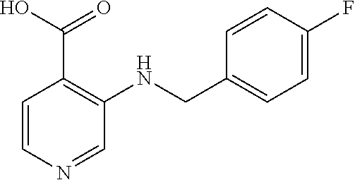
C1(CNC2=C(C(O)=O)C=CN=C2)=CC=C(F)C=C1
